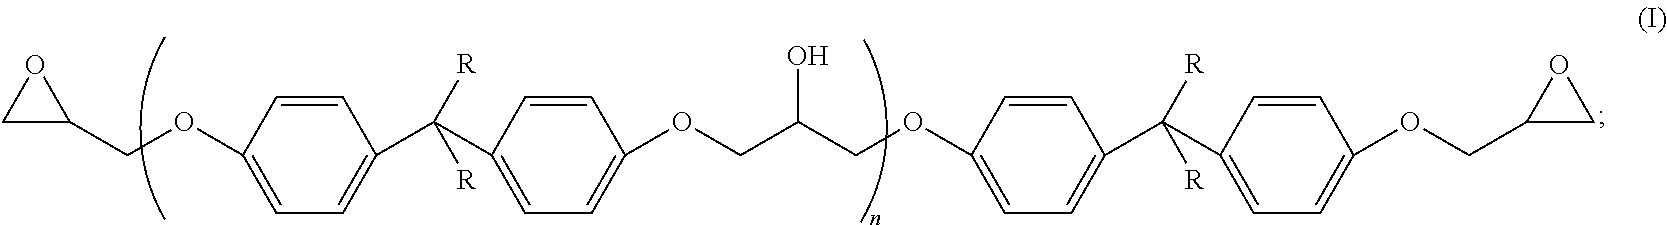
C1=CC(OCC2OC2)=CC=C1C(C1=CC=C(OCC(O)COC2=CC=C(C(C3=CC=C(OCC4OC4)C=C3)([R])[R])C=C2)C=C1)([R])[R]
